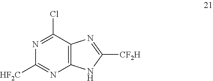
N1=C(Cl)C2=C(N=C1[HF2C])NC([CF2H])=N2
